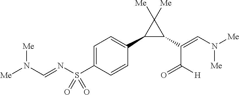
C1(C2=CC=C(S(N=CN([Me])[Me])(=O)=O)C=C2)C(C(=CN([Me])[Me])C([H])=O)C1([Me])[Me]
